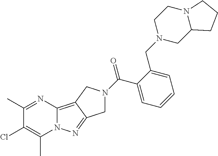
C1(C)=NC2=C3C(=NN2C(C)=C1Cl)CN(C(C1=CC=CC=C1CN1CC2N(CC1)CCC2)=O)C3
